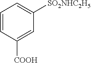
C1=CC([COOH])=CC([SO2NHC2H5])=C1
